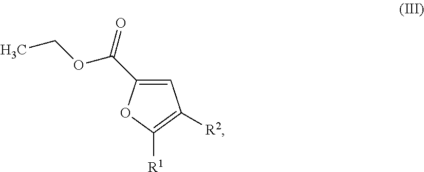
C1=C(C(OCC)=O)OC([R1])=C1[R2]
